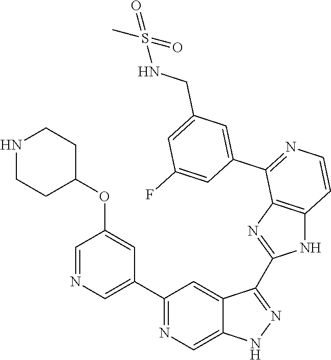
C1(C2=CN=CC(OC3CCNCC3)=C2)=NC=C2C(=C1)C(C1=NC3=C(N1)C=CN=C3C1=CC(CNS(C)(=O)=O)=CC(F)=C1)=NN2
